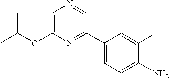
NC1=CC=C(C2=NC(OC(C)C)=CN=C2)C=C1F
